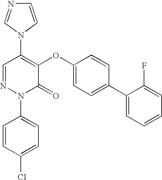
C1(N2C=NC=C2)=C(OC2=CC=C(C3=CC=CC=C3F)C=C2)C(=O)N(C2=CC=C(Cl)C=C2)N=C1
